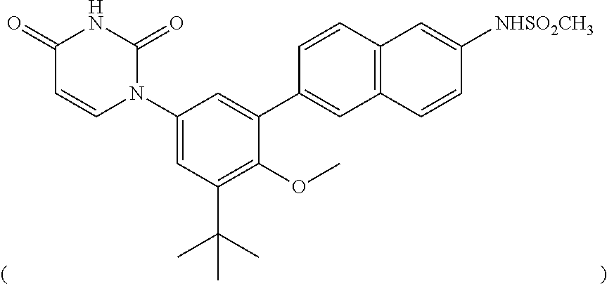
C1(N2C=CC(=O)NC2=O)=CC(C(C)(C)C)=C(OC)C(C2=CC3=C(C=C2)C=C([NHSO2CH3])C=C3)=C1
